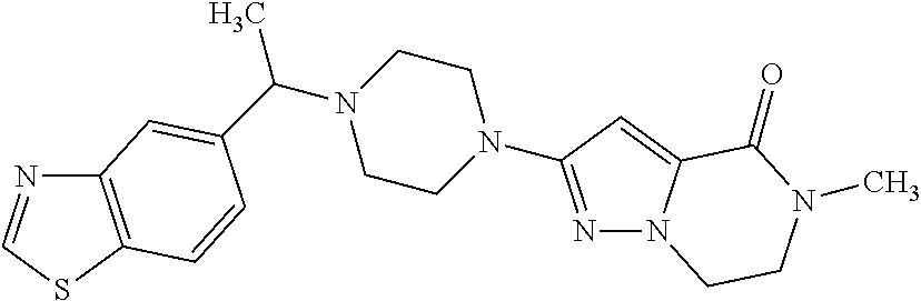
N1=CSC2=C1C=C(C(N1CCN(C3=NN4C(=C3)C(=O)N(C)CC4)CC1)C)C=C2
